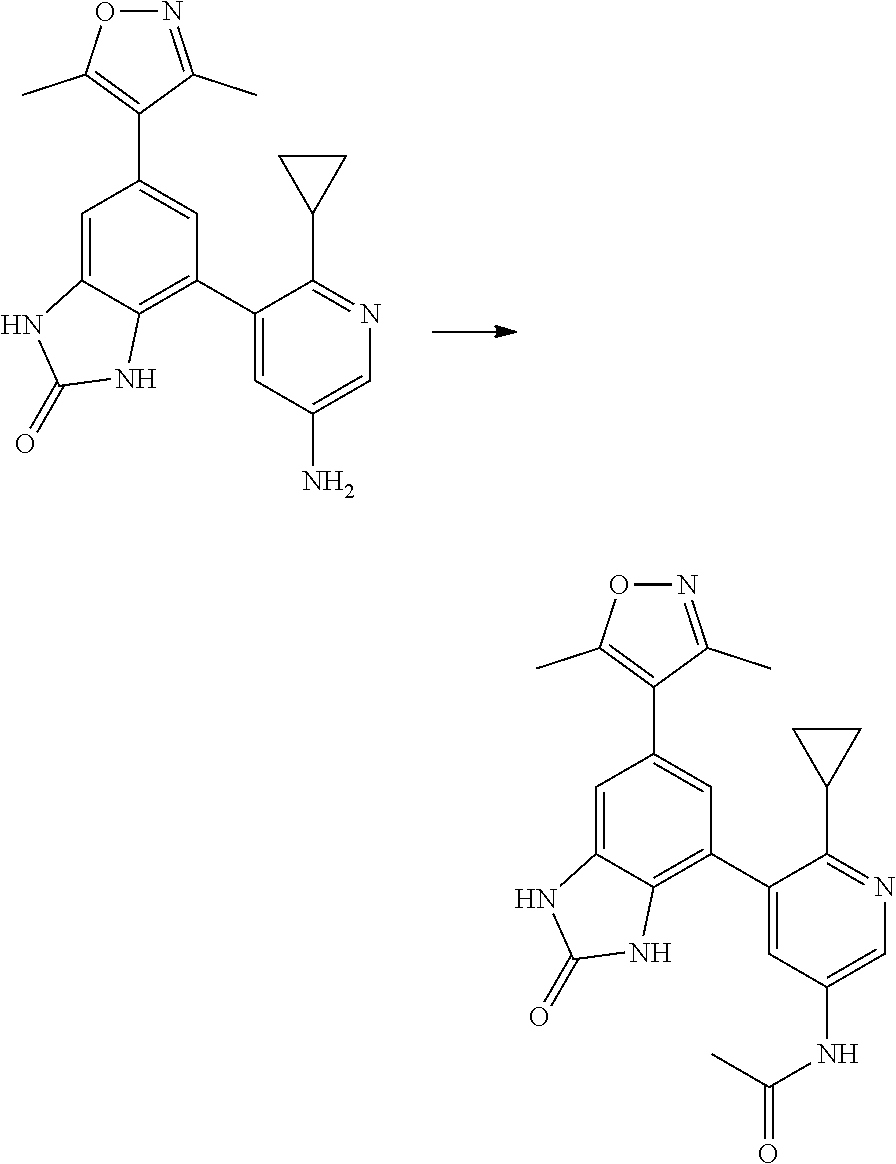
C1(C2=CC(N)=CN=C2C2CC2)=C2C(=CC(C3=C(C)ON=C3C)=C1)NC(=O)N2.C1(C2=CC(NC(C)=O)=CN=C2C2CC2)=C2C(=CC(C3=C(C)ON=C3C)=C1)NC(=O)N2
